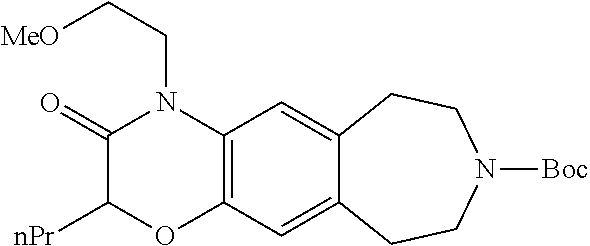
C(CN1C(=O)C([nPr])OC2=C1C=C1C(=C2)CCN([Boc])CC1)[MeO]
